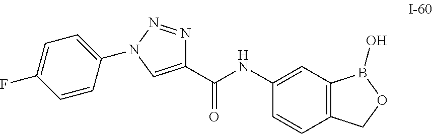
C1(C(NC2=CC3=C(C=C2)COB3O)=O)=CN(C2=CC=C(F)C=C2)N=N1
